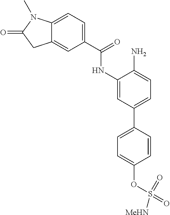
C12=CC(C(=O)NC3=CC(C4=CC=C(OS([MeHN])(=O)=O)C=C4)=CC=C3N)=CC=C1N(C)C(=O)C2
